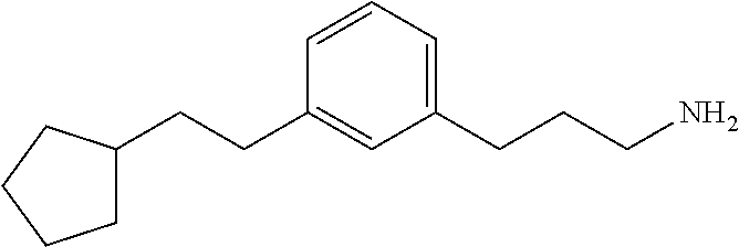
C1(CCC2=CC(CCCN)=CC=C2)CCCC1
